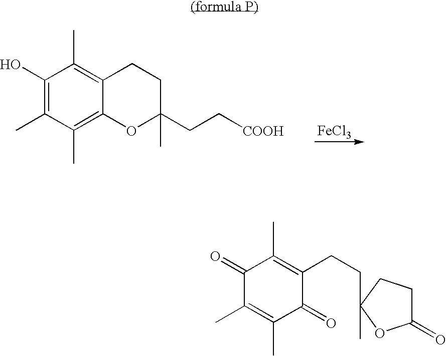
[FeCl3].C1(O)=C(C)C(C)=C2C(=C1C)CCC(C)(CC[COOH])O2.C1(=O)C(C)=C(C)C(=O)C(CCC2(C)CCC(=O)O2)=C1C
